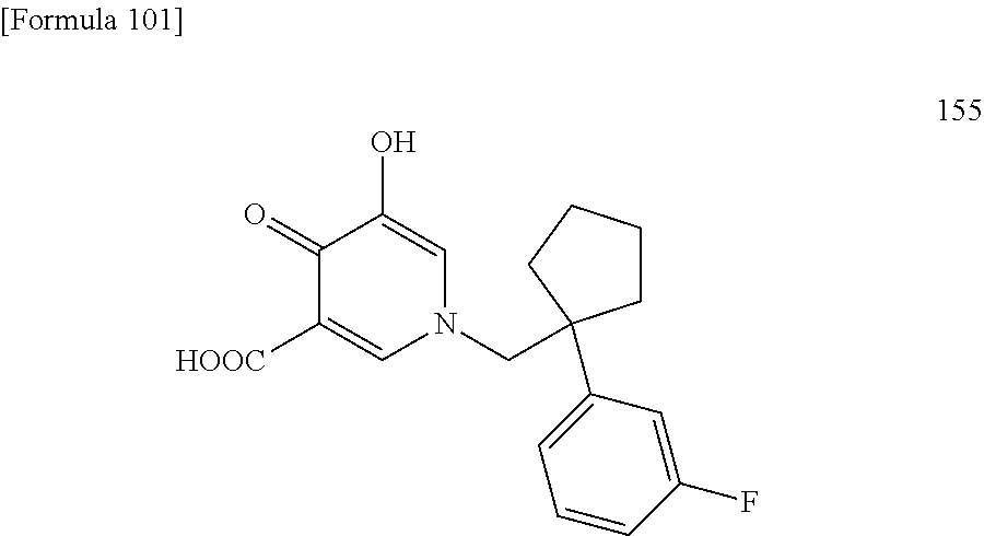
C1(=O)C([HOOC])=CN(CC2(C3=CC=CC(F)=C3)CCCC2)C=C1O
